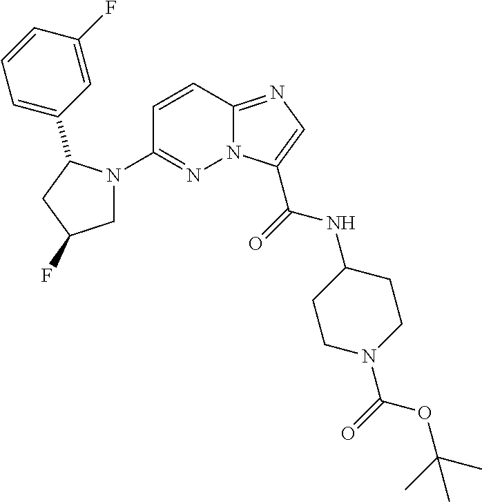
N12C(=NC=C1C(=O)NC1CCN(C(=O)OC(C)(C)C)CC1)C=CC(N1CC(F)CC1C1=CC=CC(F)=C1)=N2
